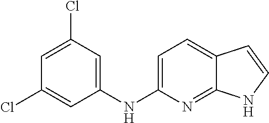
C1=C(NC2=CC(Cl)=CC(Cl)=C2)N=C2C(=C1)C=CN2
